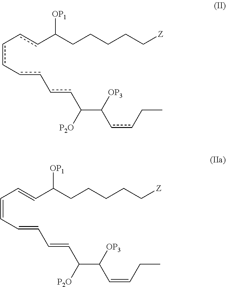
c(-ccC(CCCCC[Z])[OP1])c-cc-ccC(C([OP3])ccCC)[P2O].C(C=CC(CCCCC[Z])[OP1])=CC=CC=CC(C([OP3])C=CCC)[P2O]
